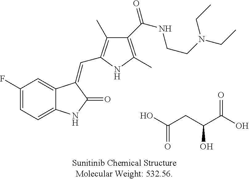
C1(F)=CC=C2C(=C1)C(=CC1=C(C)C(C(=O)NCCN(CC)CC)=C(C)N1)C(=O)N2.OC(CC(C(O)=O)O)=O
